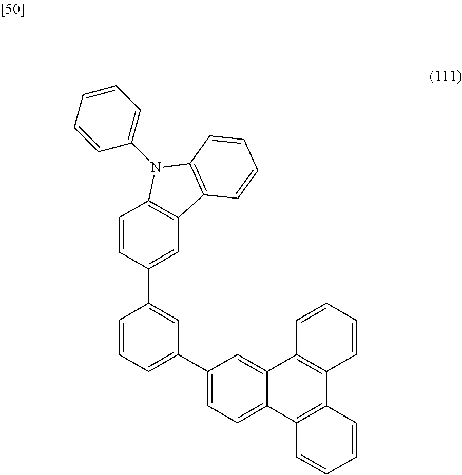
C1=CC(C2=CC(C3=CC=C4C(=C3)C3=C(C5=C4C=CC=C5)C=CC=C3)=CC=C2)=CC2=C1N(C1=CC=CC=C1)C1=C2C=CC=C1
